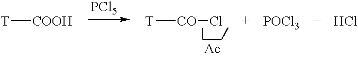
[T][COOH].[PCl5].[T][CO]Cl.[POCl3].Cl.[Ac]
